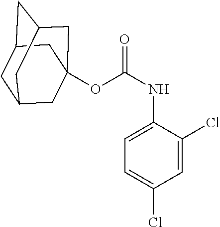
C1=C(Cl)C(NC(=O)OC23CC4CC(CC(C2)C4)C3)=CC=C1Cl
